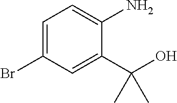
C1=C(Br)C=C(C(O)(C)C)C(N)=C1
